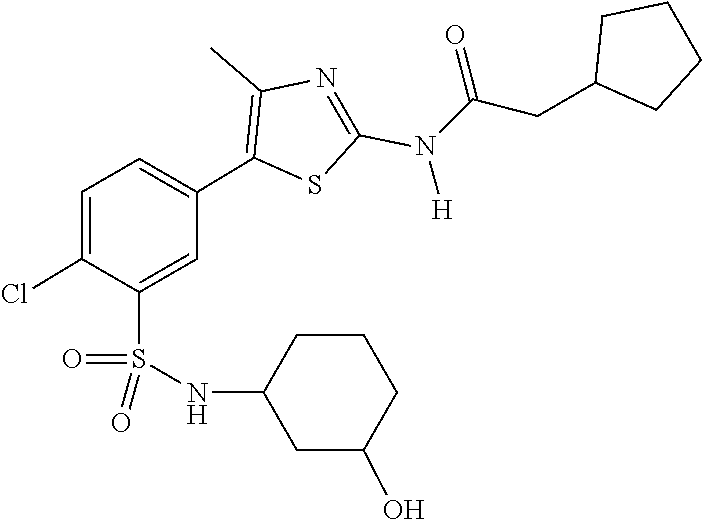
C(N(C1=NC(C)=C(C2=CC=C(Cl)C(S(=O)(=O)NC3CC(O)CCC3)=C2)S1)[H])(=O)CC1CCCC1
